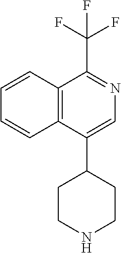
C12=C(C(C3CCNCC3)=CN=C1C(F)(F)F)C=CC=C2
